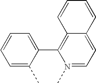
C1=CC=C(C2=C3C(=CC=N2C)C=CC=C3)C(C)=C1
